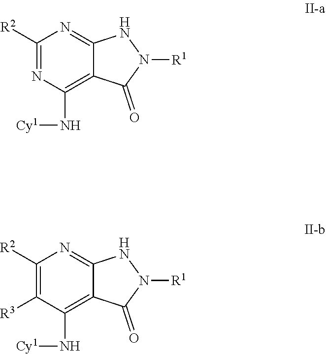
C1([R2])=NC(N[Cy1])=C2C(=N1)NN([R1])C2=O.C1([R2])=C([R3])C(N[Cy1])=C2C(=N1)NN([R1])C2=O
